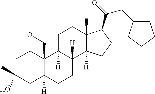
C1C(C)(O)CC2([H])C(COC)(C1)C1([H])C([H])(CC2)C2([H])C(C)(CC1)C(C(CC1CCCC1)=O)CC2
